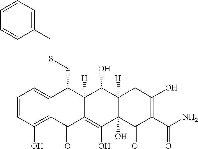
C1=CC(O)=C2C(=C1)C(CSCC1=CC=CC=C1)C1([H])C(=C(O)C3(O)C([H])(C1O)CC(O)=C(C(N)=O)C3=O)C2=O
